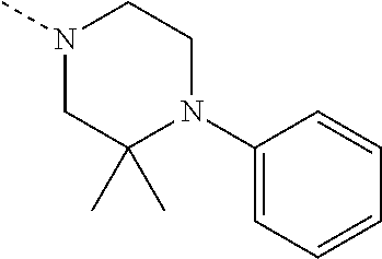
C1(N2CCN(C)CC2(C)C)=CC=CC=C1
